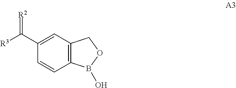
C12=C(C=C(C([R3])=[R2])C=C1)COB2O
